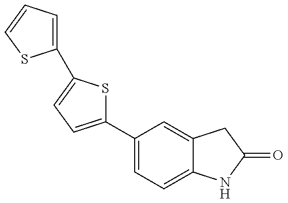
C1(C2=CC=C(C3=CC=C4C(=C3)CC(=O)N4)S2)=CC=CS1
